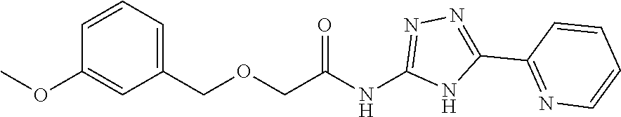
C1(COCC(NC2=NN=C(C3=NC=CC=C3)N2)=O)=CC=CC(OC)=C1
